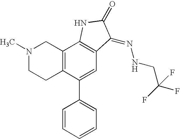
N1(C)CCC2=C(C1)C1=C(C=C2C2=CC=CC=C2)C(=NNCC(F)(F)F)C(=O)N1
